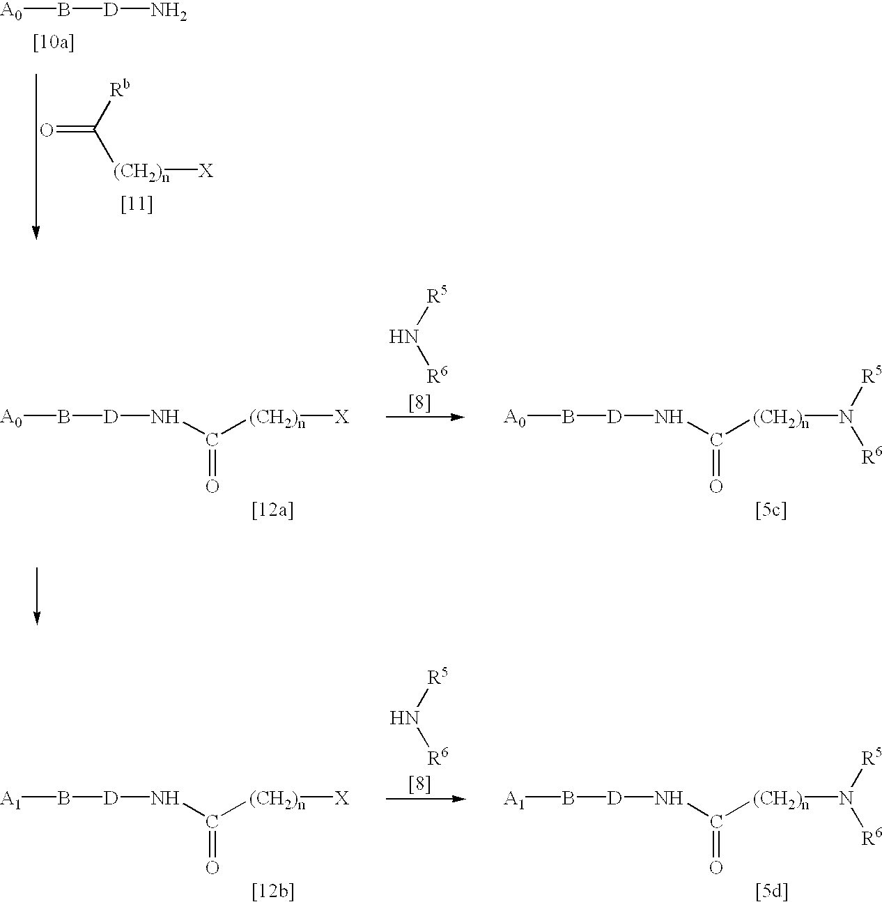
[A0]B[D]N.O=C([Rb])[(CH2)n][X].[A0]B[D]NC([(CH2)n][X])=O.[A0]B[D]NC([(CH2)n]N([R5])[R6])=O.N([R5])[R6].[A1]B[D]NC([(CH2)n][X])=O.[A1]B[D]NC([(CH2)n]N([R5])[R6])=O.N([R5])[R6]
